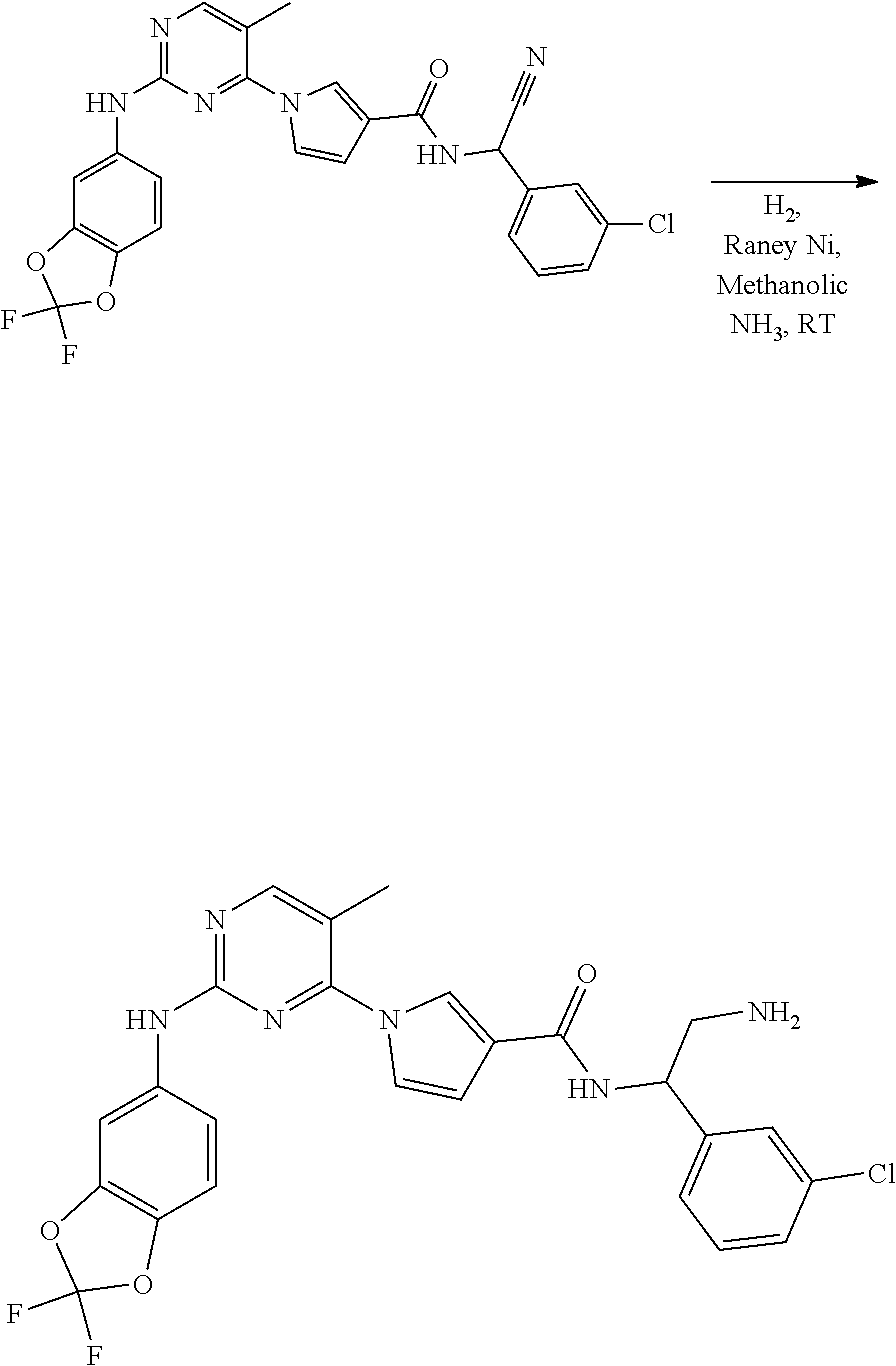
N1=C(NC2=CC3=C(C=C2)OC(F)(F)O3)N=C(N2C=CC(C(NC(C#N)C3=CC=CC(Cl)=C3)=O)=C2)C(C)=C1.N1=C(NC2=CC3=C(C=C2)OC(F)(F)O3)N=C(N2C=CC(C(NC(CN)C3=CC=CC(Cl)=C3)=O)=C2)C(C)=C1
